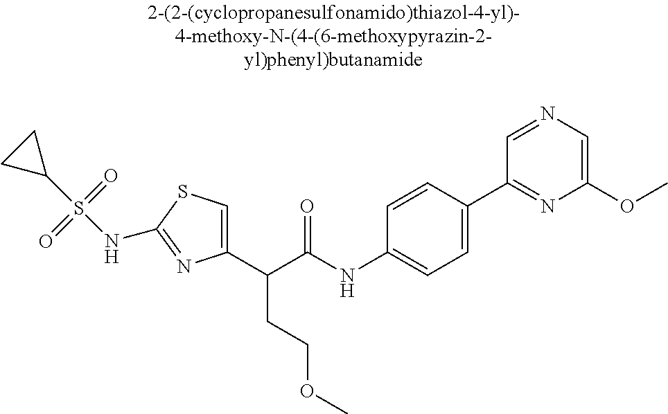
C1(C(C(NC2=CC=C(C3=NC(OC)=CN=C3)C=C2)=O)CCOC)=CSC(NS(C2CC2)(=O)=O)=N1
